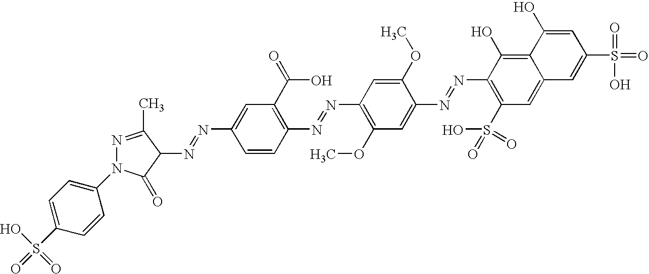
C1(N=NC2C(C)=NN(C3=CC=C(S(O)(=O)=O)C=C3)C2=O)=CC(C(=O)O)=C(N=NC2=C(OC)C=C(N=NC3=C(S(=O)(=O)O)C=C4C(=C3O)C(O)=CC(S(=O)(O)=O)=C4)C(OC)=C2)C=C1
